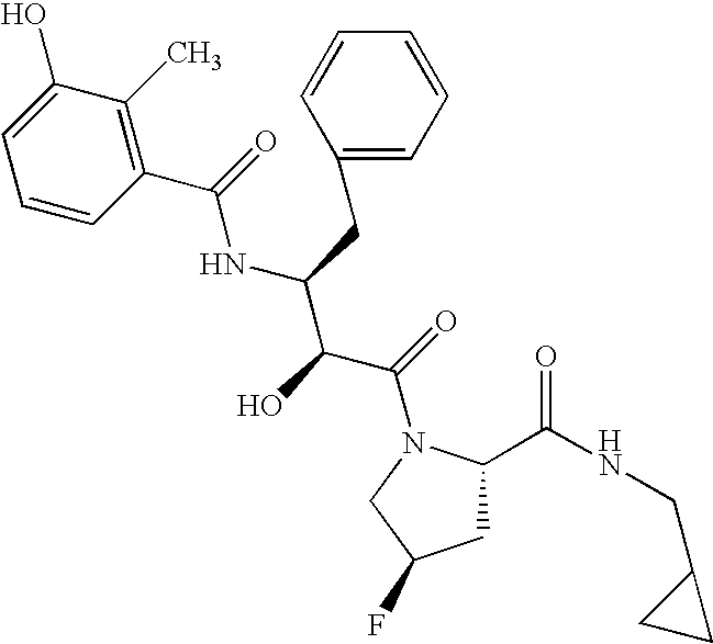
C1C(C(NCC2CC2)=O)N(C(=O)C(C(NC(=O)C2=C(C)C(O)=CC=C2)CC2=CC=CC=C2)O)CC1F
